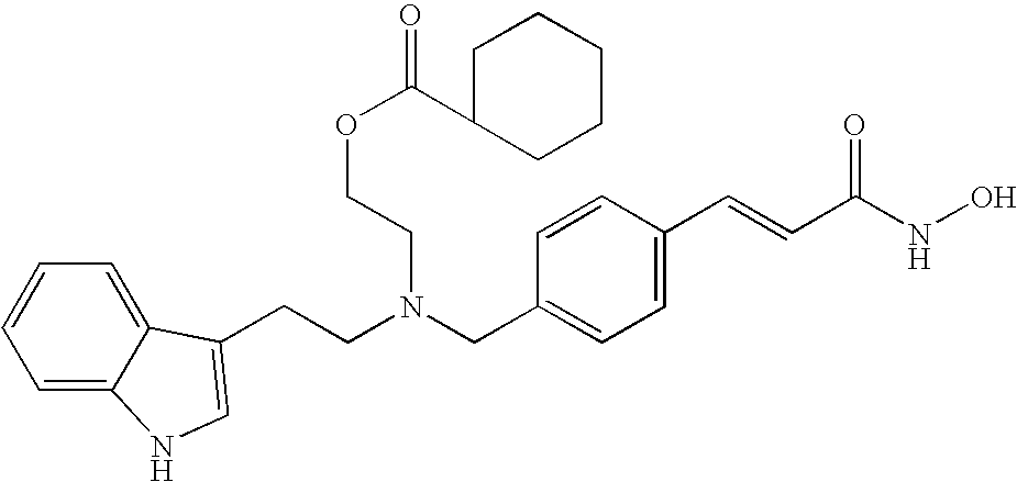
C(CN(CC1=CC=C(C=CC(NO)=O)C=C1)CCOC(=O)C1CCCCC1)C1=CNC2=CC=CC=C21
